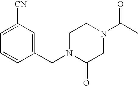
C1N(CC2=CC([CN])=CC=C2)C(=O)CN(C(C)=O)C1
